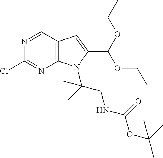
C12=C(C=NC(Cl)=N1)C=C(C(OCC)OCC)N2C(C)(CNC(OC(C)(C)C)=O)C
